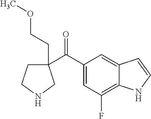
C1(C(C2=CC(F)=C3C(=C2)C=CN3)=O)(CCOC)CCNC1
